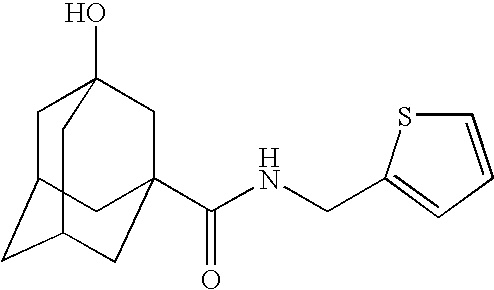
C1C2CC3CC(C(NCC4=CC=CS4)=O)(CC1(O)C3)C2
